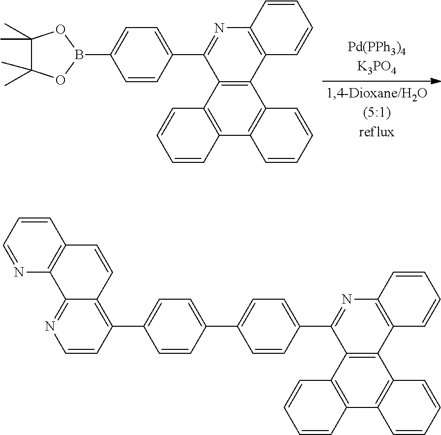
B1(C2=CC=C(C3=NC4=C(C5=C3C3=C(C6=C5C=CC=C6)C=CC=C3)C=CC=C4)C=C2)OC(C)(C)C(C)(C)O1.C12=NC=CC(C3=CC=C(C4=CC=C(C5=NC6=C(C7=C5C5=C(C8=C7C=CC=C8)C=CC=C5)C=CC=C6)C=C4)C=C3)=C1C=CC1=C2N=CC=C1
